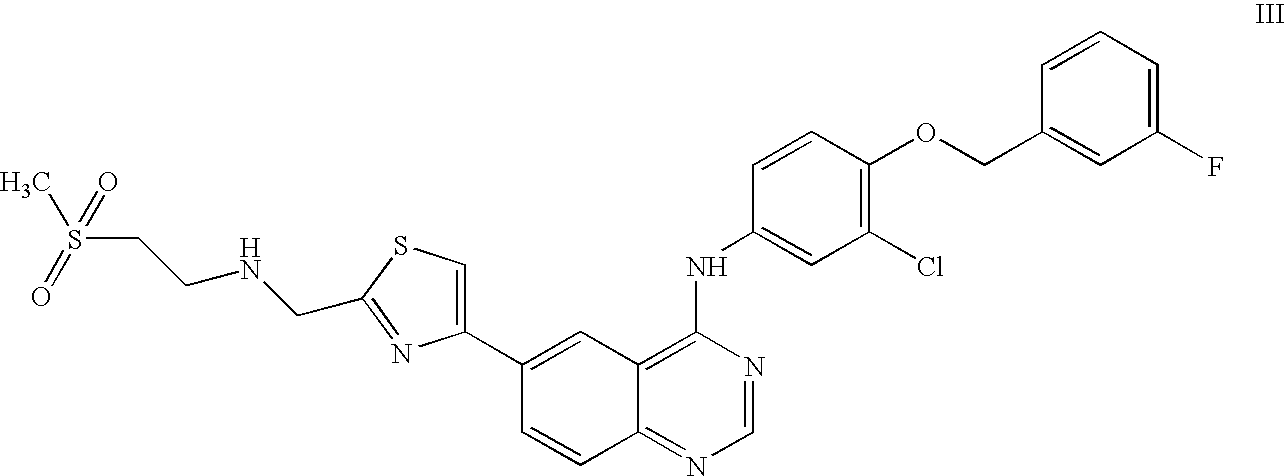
C1=NC(NC2=CC(Cl)=C(OCC3=CC(F)=CC=C3)C=C2)=C2C(=N1)C=CC(C1=CSC(CNCCS(C)(=O)=O)=N1)=C2
